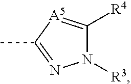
N1([R3])C([R4])=[A5]C(C)=N1
